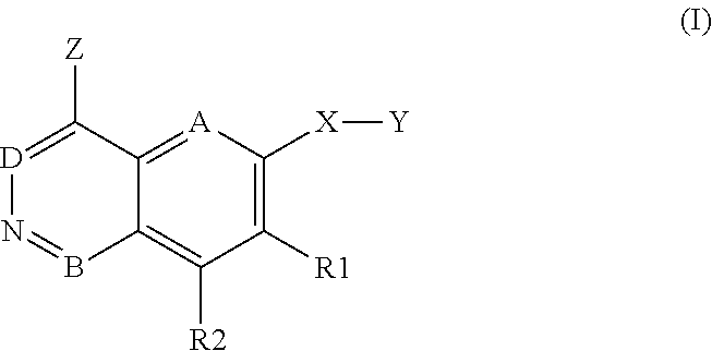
[D]1=C([Z])C2=[A]C([X][Y])=C([R1])C([R2])=C2B=N1
